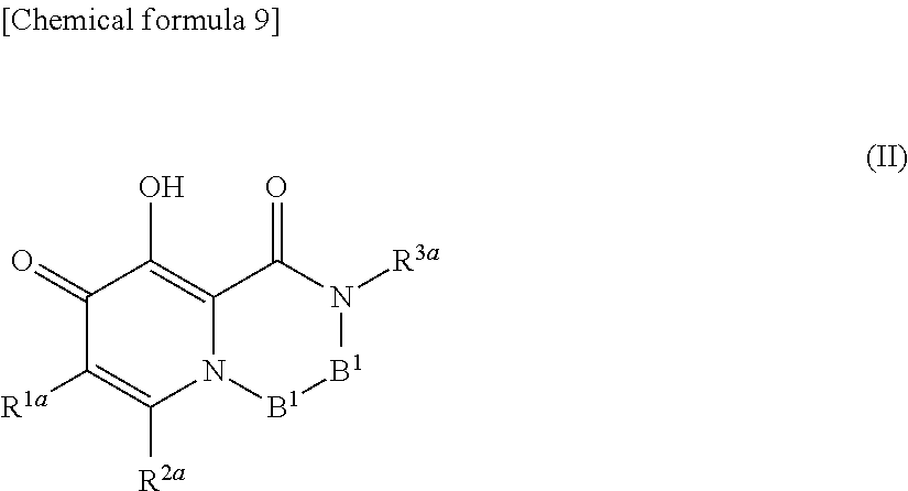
C1(=O)C([R1a])=C([R2a])N2C(=C1O)C(=O)N([R3a])[B1][B1]2
